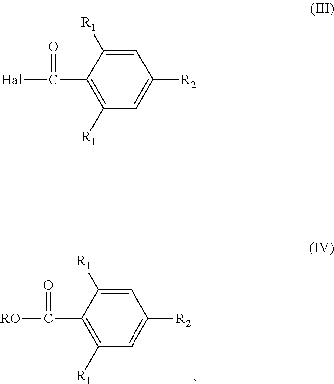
C1=C([R1])C(C(=O)[RO])=C([R1])C=C1[R2].C1=C([R1])C(C(=O)[Hal])=C([R1])C=C1[R2]
